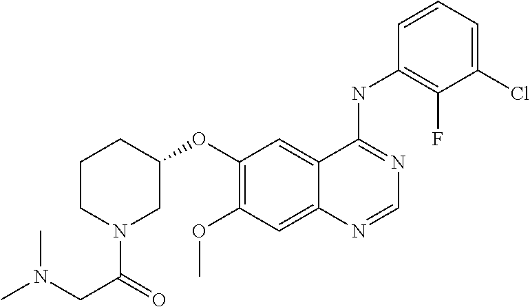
C12=CC(OC3CCCN(C(CN(C)C)=O)C3)=C(OC)C=C1N=CN=C2NC1=C(F)C(Cl)=CC=C1
